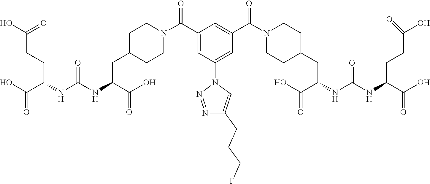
OC(=O)CCC(C(=O)O)NC(NC(C(O)=O)CC1CCN(C(C2=CC(N3N=NC(CCCF)=C3)=CC(C(N3CCC(CC(NC(NC(CCC(O)=O)C(=O)O)=O)C(O)=O)CC3)=O)=C2)=O)CC1)=O
